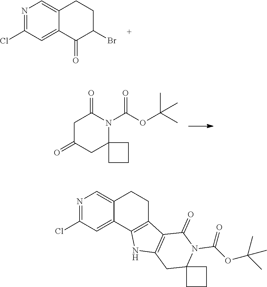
N1=C(Cl)C=C2C(=C1)CCC(Br)C2=O.C1(=O)CC2(CCC2)N(C(=O)OC(C)(C)C)C(=O)C1.N1=C(Cl)C=C2C(=C1)CCC1=C2NC2=C1C(=O)N(C(OC(C)(C)C)=O)C1(C2)CCC1
